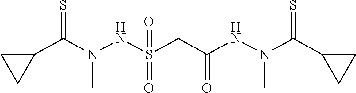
C(N(NC(CS(NN(C(=S)C1CC1)C)(=O)=O)=O)C)(=S)C1CC1
